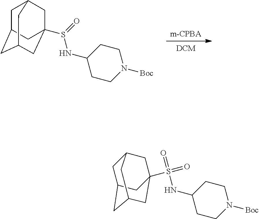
C1C2CC3CC(S(=O)NC4CCN([Boc])CC4)(CC1C3)C2.[m-CPBA].[DCM].S(=O)(NC1CCN([Boc])CC1)(C12CC3CC(CC(C1)C3)C2)=O
